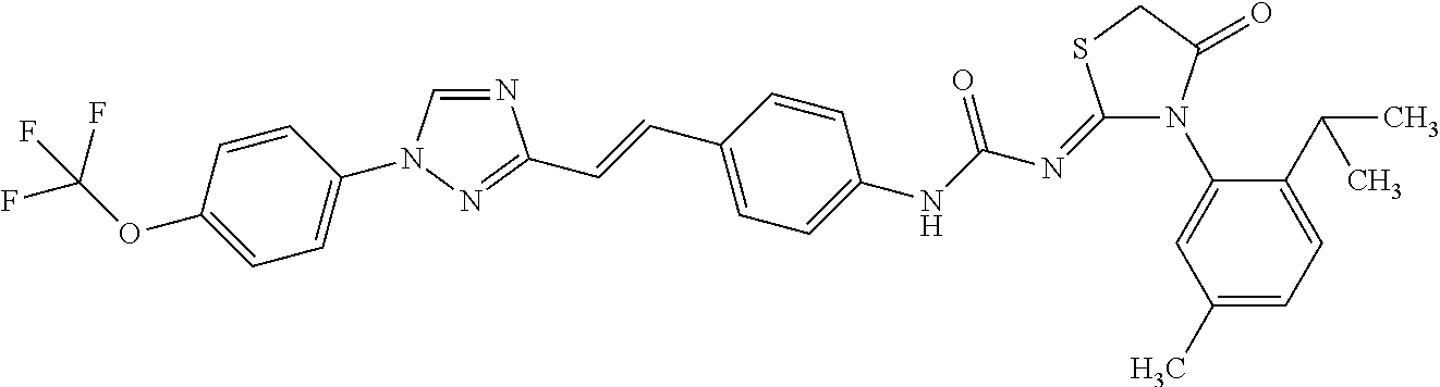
N1=CN(C2=CC=C(OC(F)(F)F)C=C2)N=C1C=CC1=CC=C(NC(=O)N=C2N(C3=CC(C)=CC=C3C(C)C)C(=O)CS2)C=C1
